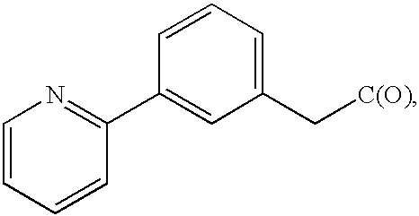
C1=CC=CC(C2=CC(C[C(O)])=CC=C2)=N1
